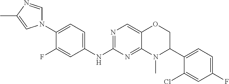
C1(N2C=NC(C)=C2)=CC=C(NC2=NC=C3C(=N2)N(C)C(C2=CC=C(F)C=C2Cl)CO3)C=C1F
